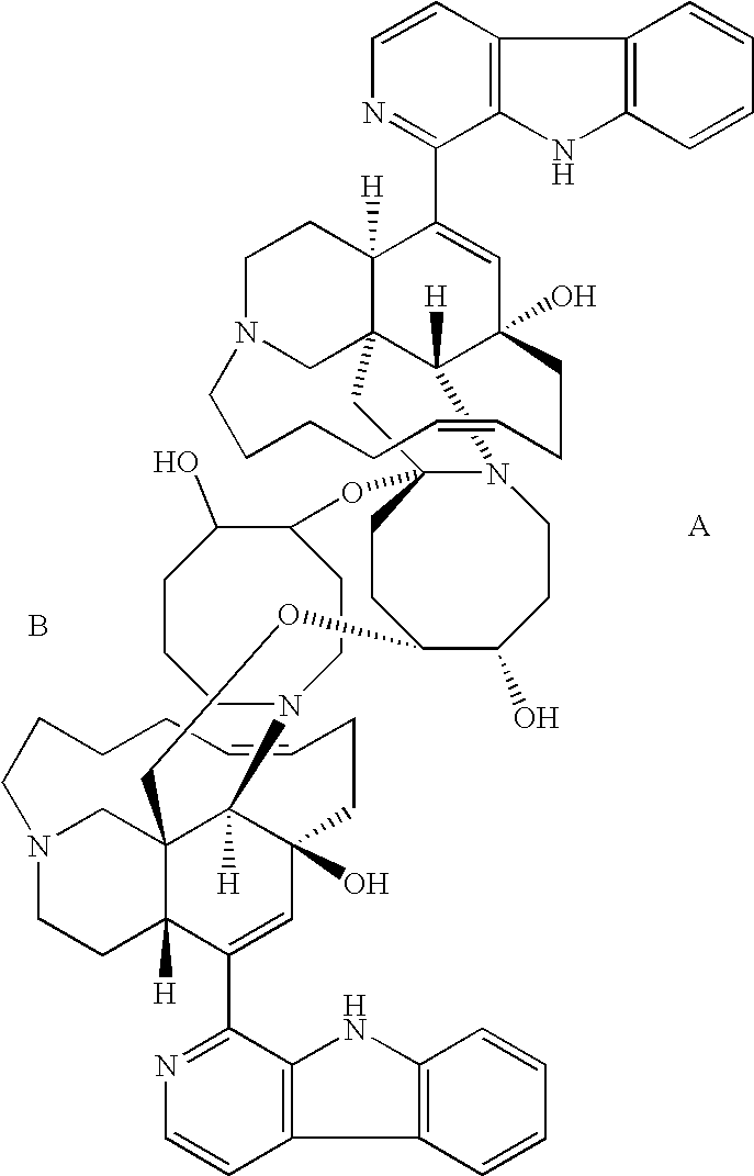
C1=CN=C(C2=CC3(O)C4([H])C5(C2([H])CCN(C5)CCCCC=CCC3)CC23CCC(C(O)CCN42)OCC24C5([H])C(C6=NC=CC7=C6NC6=C7C=CC=C6)=CC(O)(CCC=CCCCCN(CC5)C2)C4([H])N2CCC(O3)C(O)CCC2)C2=C1C1=C(N2)C=CC=C1.B.[A]
